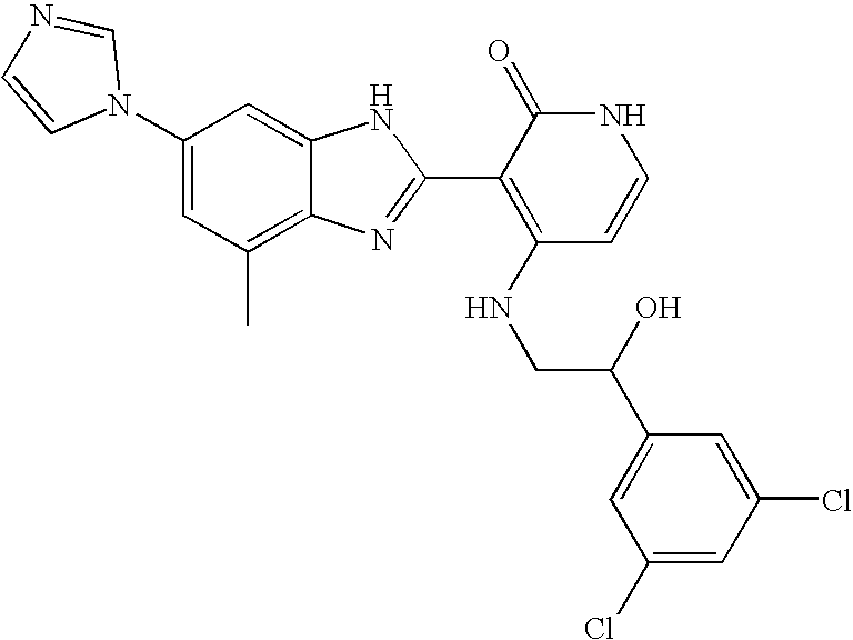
C1(C)=C2C(=CC(N3C=NC=C3)=C1)NC(C1=C(NCC(C3=CC(Cl)=CC(Cl)=C3)O)C=CNC1=O)=N2
